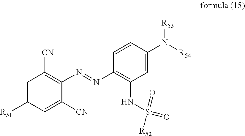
C1=C([R51])C=C([CN])C(N=NC2=C(NS(=O)(=O)[R52])C=C(N([R54])[R53])C=C2)=C1[CN]
